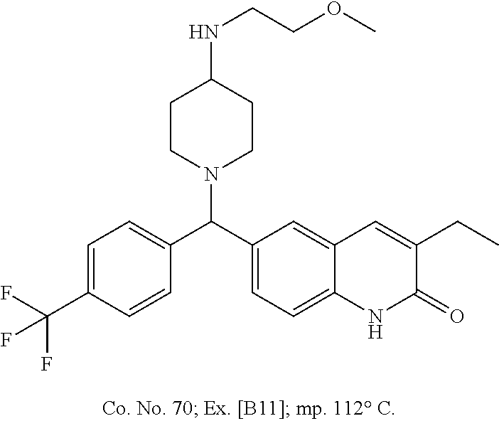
C1=C(C(F)(F)F)C=CC(C(C2=CC=C3C(=C2)C=C(CC)C(=O)N3)N2CCC(NCCOC)CC2)=C1
